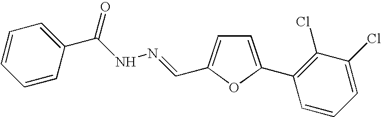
C1=CC(C(NN=CC2=CC=C(C3=C(Cl)C(Cl)=CC=C3)O2)=O)=CC=C1
